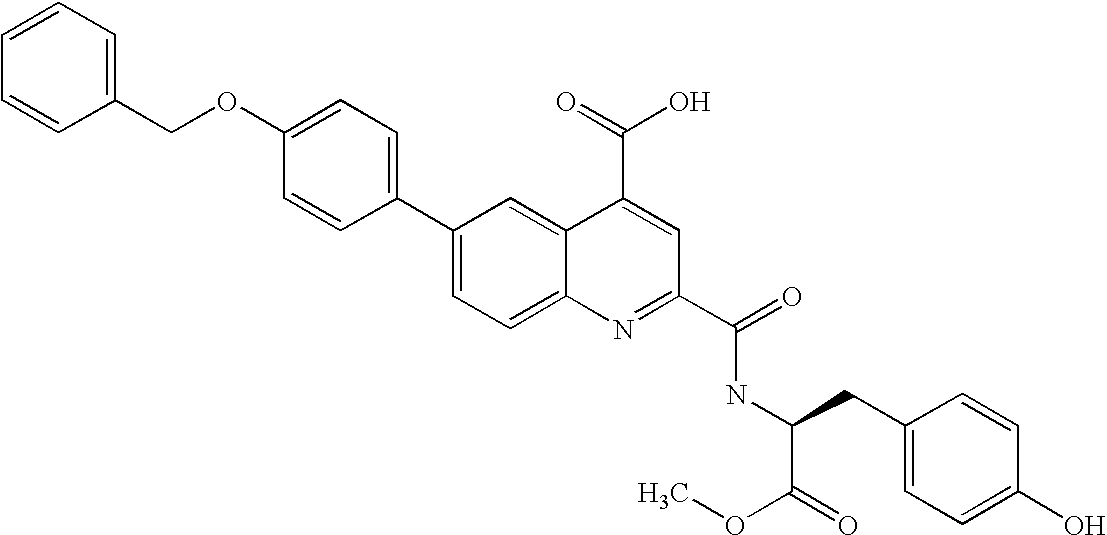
C1=CC(C2=CC=C3C(=C2)C(C(=O)O)=CC(C(=O)NC(CC2=CC=C(O)C=C2)C(=O)OC)=N3)=CC=C1OCC1=CC=CC=C1
